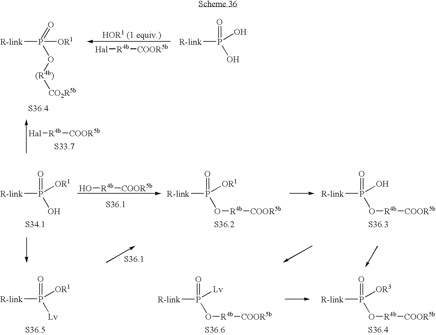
[R-link]P([OR1])(=O)O[(R4b)][CO2R5b].[R-link]P(=O)(O)O.[Hal][R4b][COOR5b].[Hal][R4b][COOR5b].[R-link]P([OR1])(=O)O.[R-link]P([OR1])(=O)O[R4b][COOR5b].[R-link]P(O)(=O)O[R4b][COOR5b].O[R4b][COOR5b].[R-link]P([OR1])(=O)[Lv].[R-link]P([Lv])(=O)O[R4b][COOR5b].[R-link]P([OR3])(=O)O[R4b][COOR5b]
